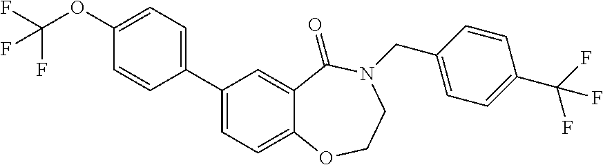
C1(C2=CC=C3C(=C2)C(=O)N(CC2=CC=C(C(F)(F)F)C=C2)CCO3)=CC=C(OC(F)(F)F)C=C1
